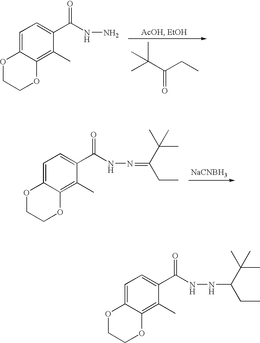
CC(C(=O)CC)(C)C.C1=C2C(=C(C)C(C(NN)=O)=C1)OCCO2.[NaCNBH3].C1=C2C(=C(C)C(C(NN=C(C(C)(C)C)CC)=O)=C1)OCCO2.C1=C2C(=C(C)C(C(NNC(C(C)(C)C)CC)=O)=C1)OCCO2
